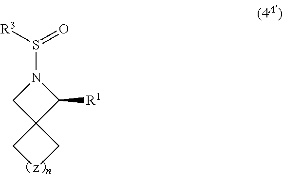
N1(S([R3])=O)CC2(C1[R1])C[z]C2
